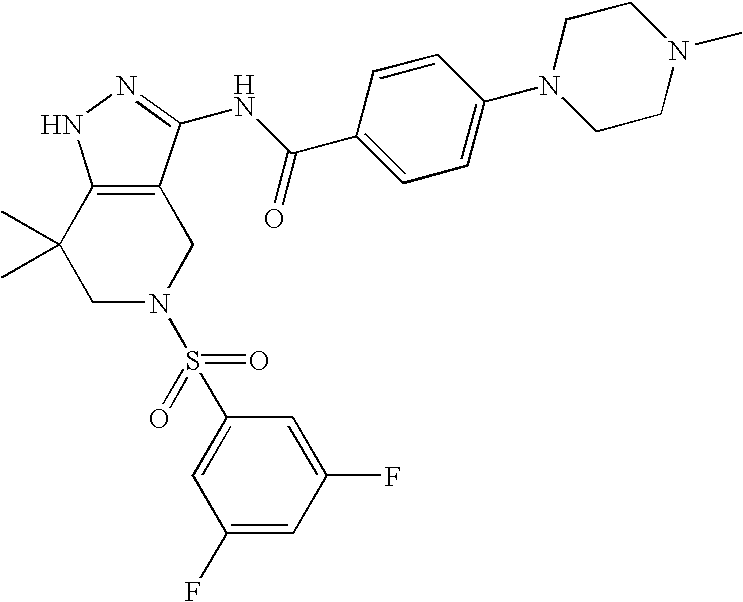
C1N(S(=O)(=O)C2=CC(F)=CC(F)=C2)CC2=C(C1(C)C)NN=C2NC(C1=CC=C(N2CCN(C)CC2)C=C1)=O
